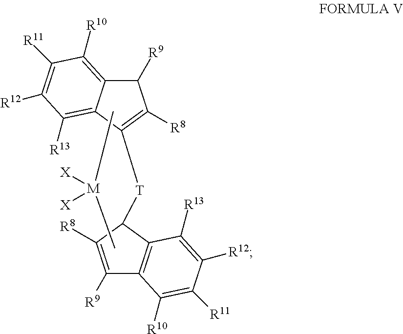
C1([R9])C2=C([R10])C([R11])=C([R12])C([R13])=C2C([T]C2C3=C(C([R9])=C2[R8])C([R10])=C([R11])C([R12])=C3[R13])=C1[R8].C[M](C)([X])[X]
